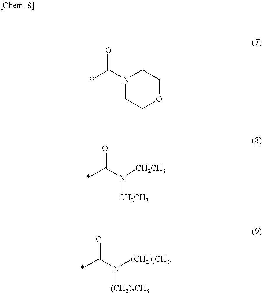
N1(C(*)=O)CCOCC1.N([CH2CH3])([CH2CH3])C(*)=O.N([(CH2)7CH3])([(CH2)7CH3])C(*)=O
